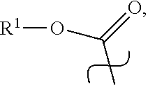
[R1]OC(=O)C
